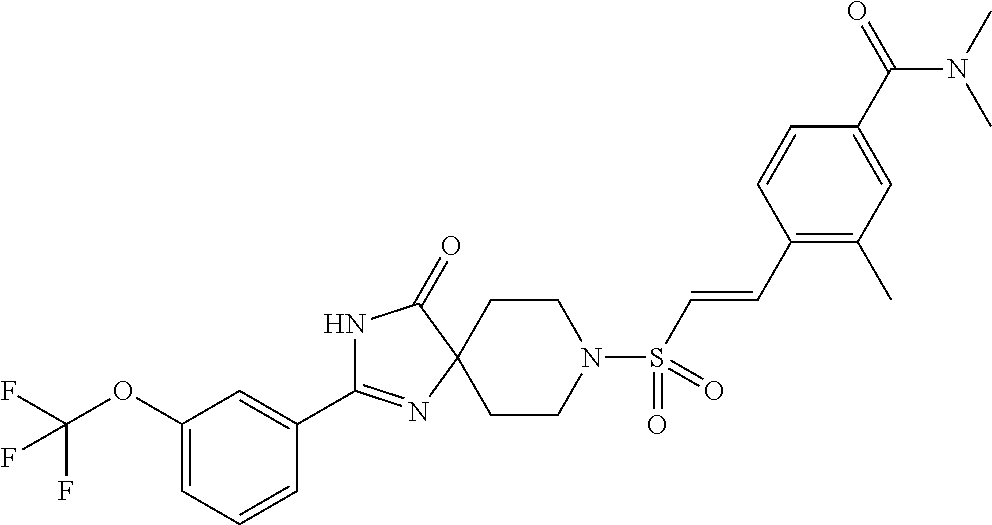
C1(OC(F)(F)F)=CC=CC(C2=NC3(C(=O)N2)CCN(S(C=CC2=C(C)C=C(C(=O)N(C)C)C=C2)(=O)=O)CC3)=C1
